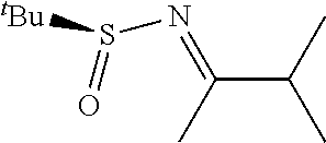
C(C(C)C)(C)=NS([tBu])=O
